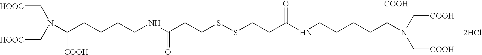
N(C(CCCCNC(CCSSCCC(NCCCCC([COOH])N(C[COOH])C[COOH])=O)=O)[COOH])(C[HOOC])C[HOOC].[2HCl]
